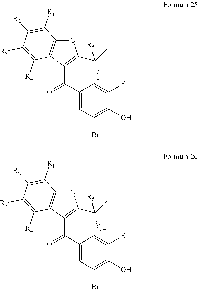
O1C2=C(C(C(C3=CC(Br)=C(O)C(Br)=C3)=O)=C1C(C)(F)[R5])C([R4])=C([R3])C([R2])=C2[R1].O1C2=C(C(C(C3=CC(Br)=C(O)C(Br)=C3)=O)=C1C(C)(O)[R5])C([R4])=C([R3])C([R2])=C2[R1]
